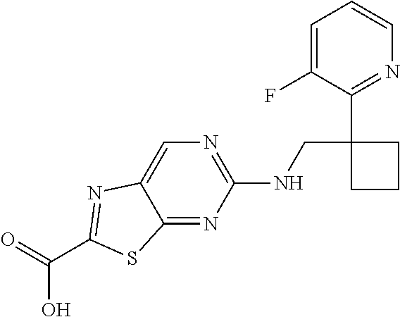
C1(NCC2(C3=NC=CC=C3F)CCC2)=NC=C2C(=N1)SC(C(=O)O)=N2
